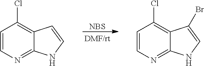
[NBS].C1=CN=C2C(=C1Cl)C(Br)=CN2.C1=CN=C2C(=C1Cl)C=CN2
